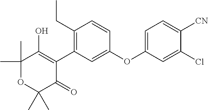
C1(C)(C)OC(C)(C)C(=O)C(C2=C(CC)C=CC(OC3=CC=C([CN])C(Cl)=C3)=C2)=C1O
